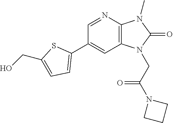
C12=C(N=CC(C3=CC=C(CO)S3)=C1)N(C)C(=O)N2CC(N1CCC1)=O
